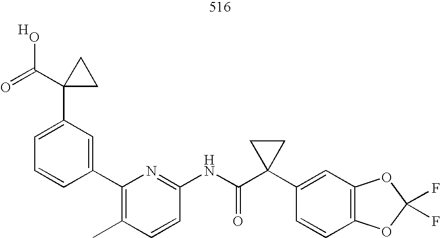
C1=CC(NC(C2(C3=CC4=C(C=C3)OC(F)(F)O4)CC2)=O)=NC(C2=CC(C3(C(=O)O)CC3)=CC=C2)=C1C.[H]
